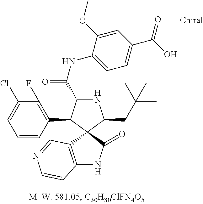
C1(Cl)=CC=CC(C2C(C(=O)NC3=CC=C(C(O)=O)C=C3OC)NC(CC(C)(C)C)C23C2=C(NC3=O)C=CN=C2)=C1F
